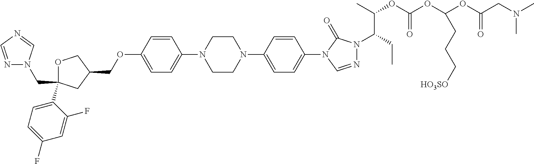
C1OC(C2=CC=C(F)C=C2F)(CN2N=CN=C2)CC1COC1=CC=C(N2CCN(C3=CC=C(N4C=NN(C(CC)C(C)OC(OC(OC(CN(C)C)=O)CCC[HO3SO])=O)C4=O)C=C3)CC2)C=C1
